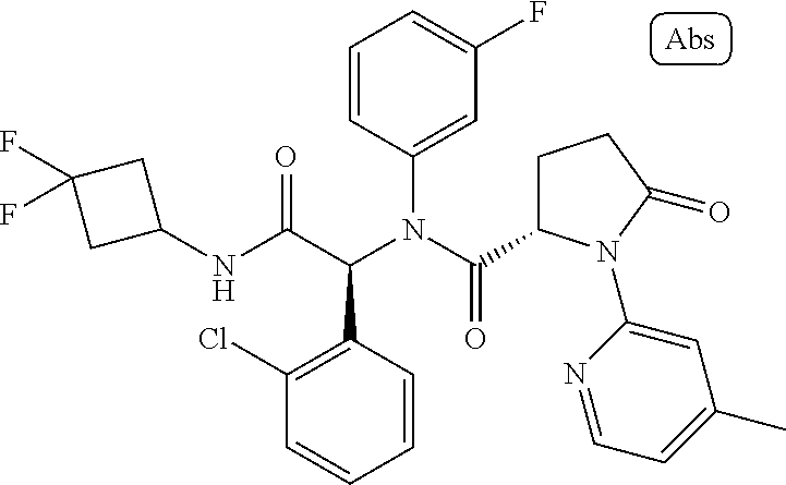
C1(NC(C(N(C(=O)C2CCC(=O)N2C2=CC(C)=CC=N2)C2=CC(F)=CC=C2)C2=C(Cl)C=CC=C2)=O)CC(F)(F)C1
